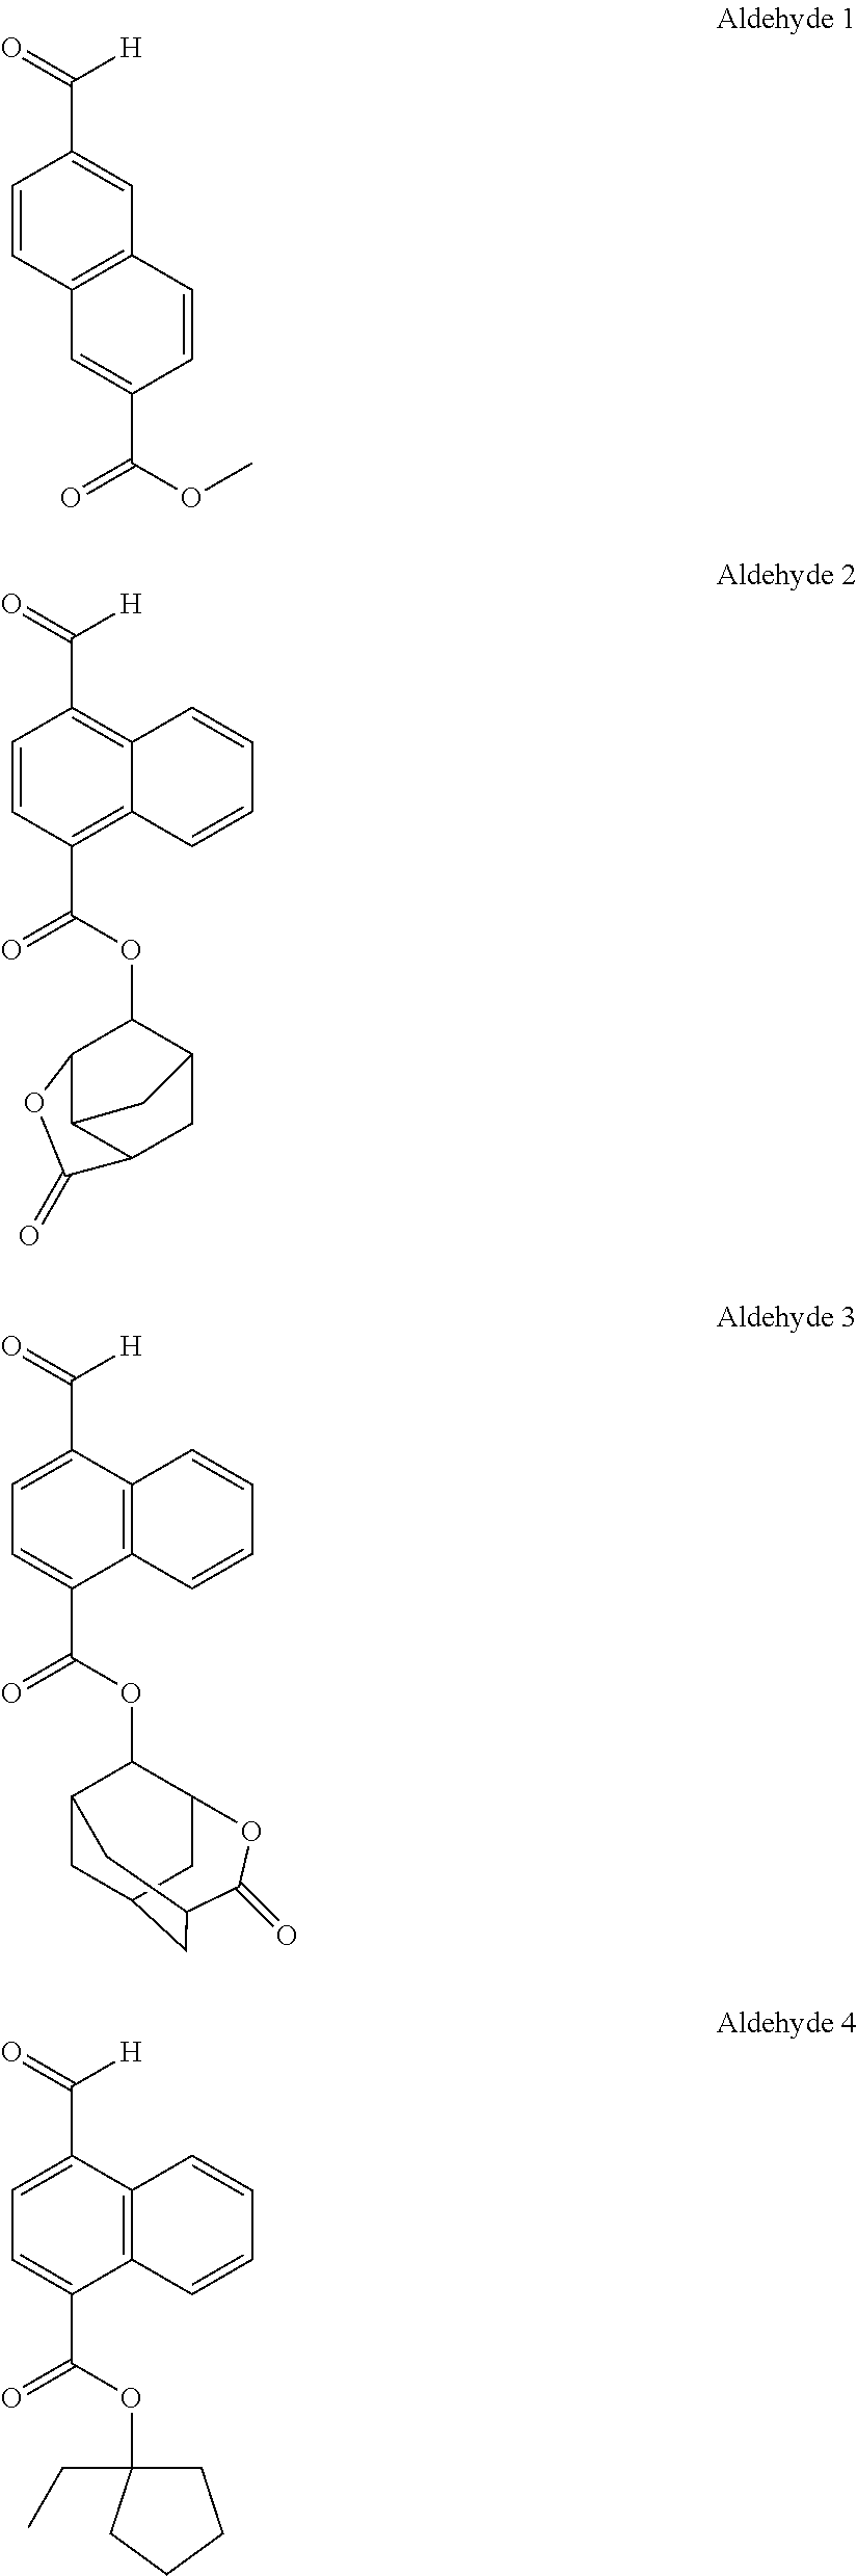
C([H])(=O)C1=CC2=C(C=C1)C=C(C(=O)OC)C=C2.C([H])(=O)C1=C2C(=C(C(=O)OC3C4C5C(CC3C5)C(=O)O4)C=C1)C=CC=C2.C([H])(=O)C1=CC=C(C(=O)OC2C3CC4CC2OC(=O)C(C4)C3)C2=C1C=CC=C2.C([H])(=O)C1=CC=C(C(=O)OC2(CC)CCCC2)C2=C1C=CC=C2
